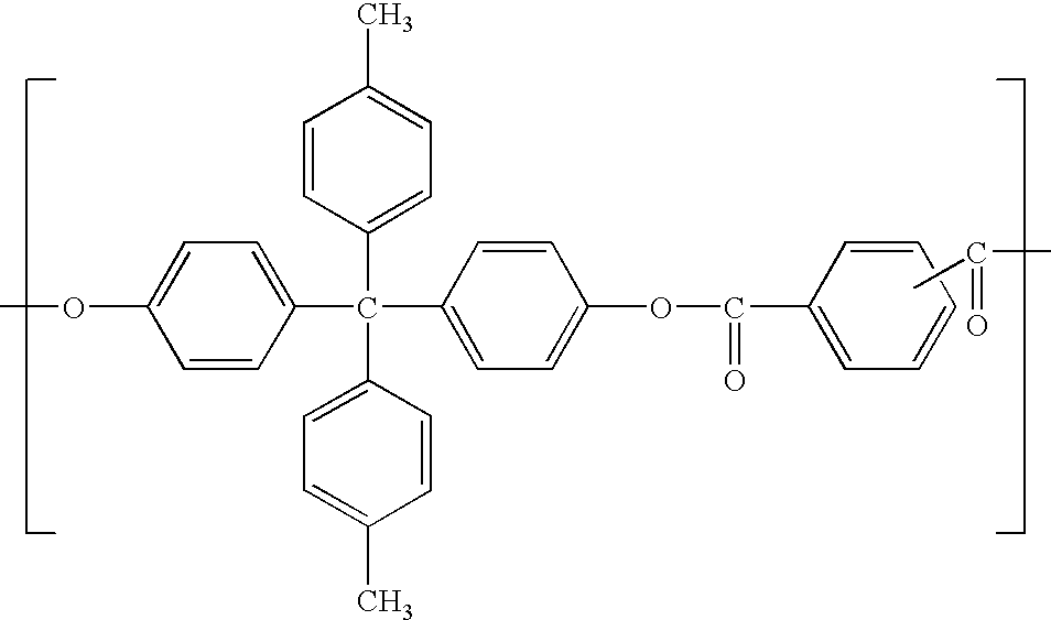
C1=CC(C(C2=CC=C(C)C=C2)(C2=CC=C(C)C=C2)C2=CC=C(OC(=O)C3=CC=CC=C3)C=C2)=CC=C1OC.CC(C)=O
